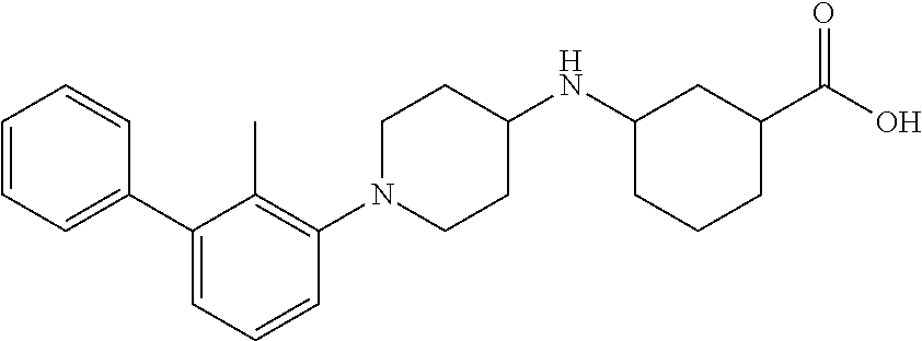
C1=CC=CC(C2=CC=CC(N3CCC(NC4CCCC(C(O)=O)C4)CC3)=C2C)=C1
